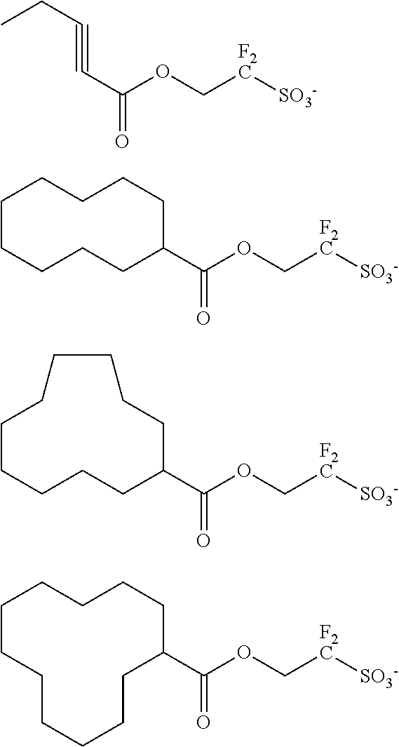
O(C[F2C][SO3-])C(=O)C#CCC.O(C[F2C][SO3-])C(=O)C1CCCCCCCCC1.O(C[F2C][SO3-])C(=O)C1CCCCCCCCCC1.O(C[F2C][SO3-])C(=O)C1CCCCCCCCCCC1
